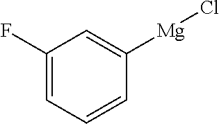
C1(F)=CC=CC([Mg]Cl)=C1
